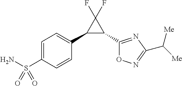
C1(C2=CC=C(S(N)(=O)=O)C=C2)C(C2=NC(C([Me])[Me])=NO2)C1(F)F
